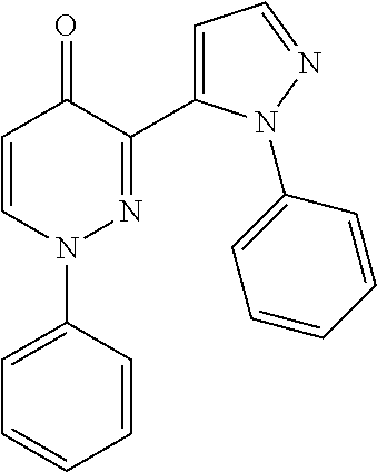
C1=CN(C2=CC=CC=C2)N=C(C2=CC=NN2C2=CC=CC=C2)C1=O
